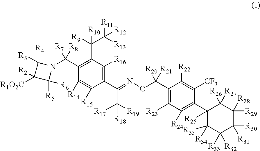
C1(C([R8])([R7])N2C([R4])([R3])C([R2])([R1O2C])C2([R5])[R6])=C(C(C([R11])([R13])[R12])([R9])[R10])C([R16])=C(C(=NOC(C2=C([R23])C([R24])=C(C3([R25])C([R35])([R34])C([R33])([R32])C([R31])([R30])C([R29])([R28])C3([R26])[R27])C([CF3])=C2[R22])([R20])[R21])C([R17])([R19])[R18])C([R15])=C1[R14]
